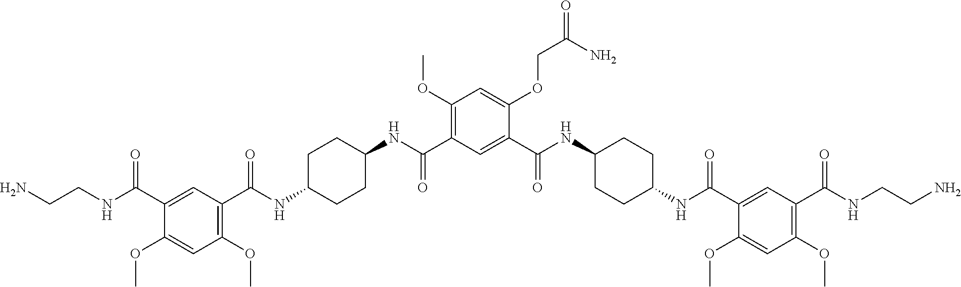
C1(C(NC2CCC(NC(C3=CC(C(NCCN)=O)=C(OC)C=C3OC)=O)CC2)=O)=CC(C(NC2CCC(NC(C3=C(OC)C=C(OC)C(C(NCCN)=O)=C3)=O)CC2)=O)=C(OC)C=C1OCC(=O)N
